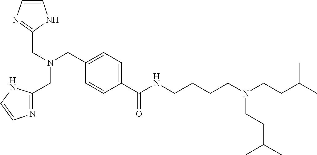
C1=CN=C(CN(CC2=CC=C(C(=O)NCCCCN(CCC(C)C)CCC(C)C)C=C2)CC2=NC=CN2)N1
